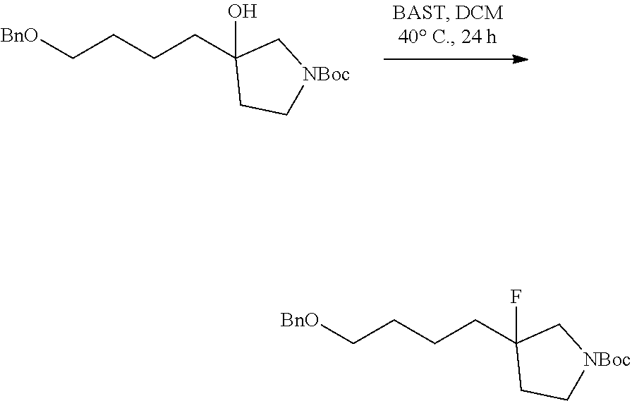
C(C1(O)CC[NBoc]C1)CCC[BnO].C(C1(F)CC[NBoc]C1)CCC[BnO]
